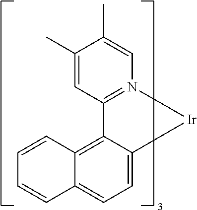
C1(C)=CC2=N(C=C1C)[Ir]C1=CC=C3C(=C21)C=CC=C3
